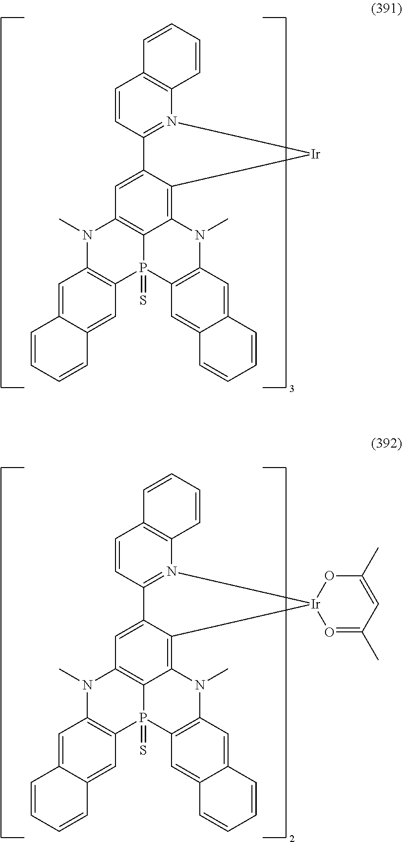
C12=C3C(=C4C(=C1)C1=N(C5=C(C=C1)C=CC=C5)[Ir]4)N(C)C1=C(P3(=S)C3=C(N2C)C=C2C(=C3)C=CC=C2)C=C2C(=C1)C=CC=C2.C12=C3C(=C4C(=C1)C1=N(C5=C(C=C1)C=CC=C5)[Ir]41O=C(C)C=C(C)O1)N(C)C1=C(P3(=S)C3=C(N2C)C=C2C(=C3)C=CC=C2)C=C2C(=C1)C=CC=C2
